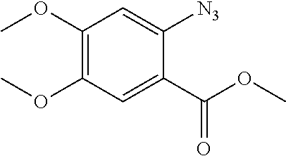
C1(OC)=C(OC)C=C(C(OC)=O)C([N3])=C1
